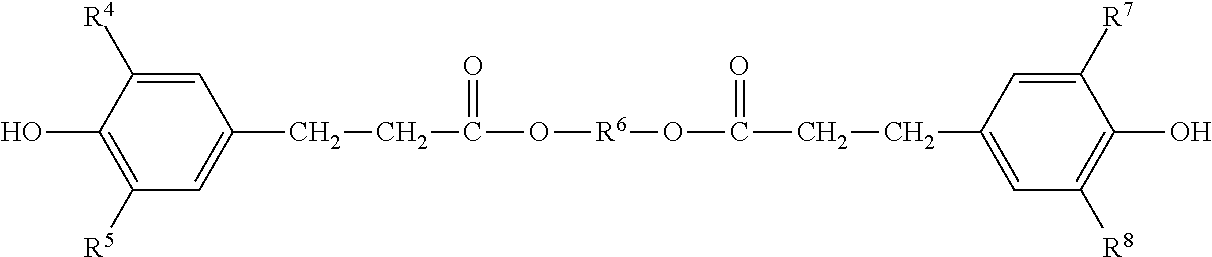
OC1=C([R5])C=C(CCC(=O)O[R6]OC(=O)CCC2=CC([R8])=C(O)C([R7])=C2)C=C1[R4]
